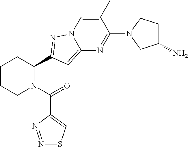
C1CCN(C(=O)C2=CSN=N2)C(C2=NN3C=C(C)C(N4CC(N)CC4)=NC3=C2)C1
